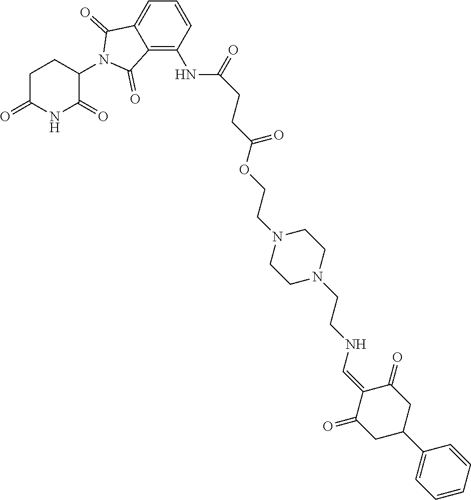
C1C(=O)NC(=O)C(N2C(=O)C3=CC=CC(NC(=O)CCC(OCCN4CCN(CCNC=C5C(=O)CC(C6=CC=CC=C6)CC5=O)CC4)=O)=C3C2=O)C1
